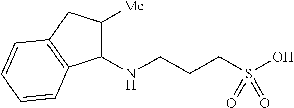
C1(NCCCS(O)(=O)=O)C([Me])CC2=C1C=CC=C2
